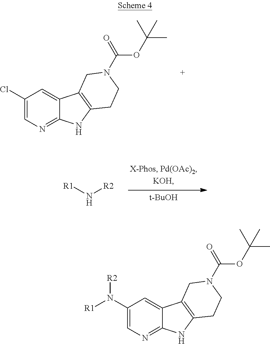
C1(N([R1])[R2])=CN=C2C(=C1)C1=C(N2)CCN(C(=O)OC(C)(C)C)C1.C1(Cl)=CN=C2C(=C1)C1=C(N2)CCN(C(=O)OC(C)(C)C)C1.[t-BuOH].[R1]N[R2]
